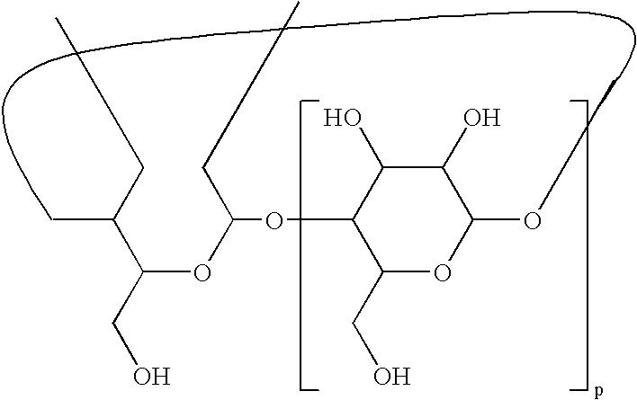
C(OC(CC)OC1C(CO)OC(OC)C(O)C1O)(C(CC)C)CO
